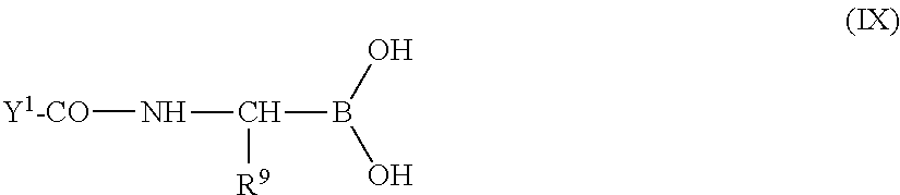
[Y1-CO]NC([R9])B(O)O
